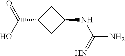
C1C(C(O)=O)CC1NC(N)=N
